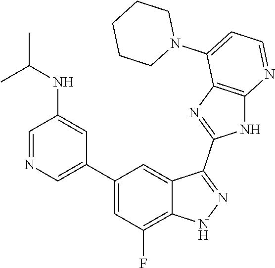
C1=NC=C(C2=CC(F)=C3C(=C2)C(C2=NC4=C(N2)N=CC=C4N2CCCCC2)=NN3)C=C1NC(C)C
